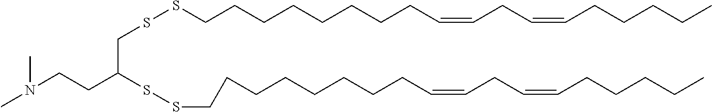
C(CCCCCCCC=CCC=CCCCCC)SSCC(SSCCCCCCCCC=CCC=CCCCCC)CCN(C)C
